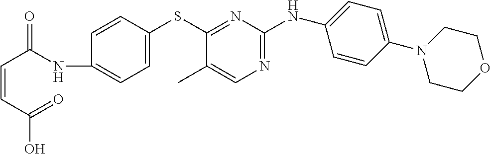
C1(NC(C=CC(=O)O)=O)=CC=C(SC2=NC(NC3=CC=C(N4CCOCC4)C=C3)=NC=C2C)C=C1
